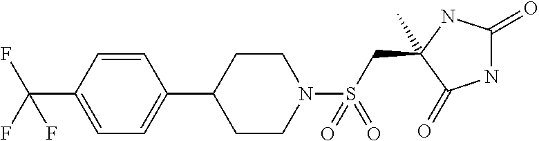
C1=C(C2CCN(S(CC3(C)C(=O)NC(=O)N3)(=O)=O)CC2)C=CC(C(F)(F)F)=C1
